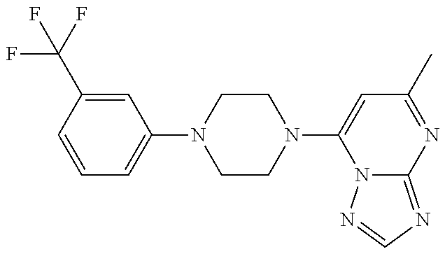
C1=CC(C(F)(F)F)=CC(N2CCN(C3=CC(C)=NC4=NC=NN34)CC2)=C1
